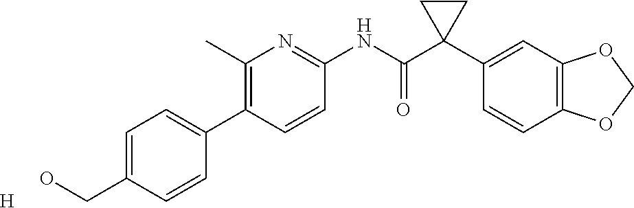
C1=C(CO)C=CC(C2=C(C)N=C(NC(C3(C4=CC5=C(C=C4)OCO5)CC3)=O)C=C2)=C1.[H]
